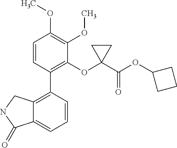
C12=C(C3=C(OC4(C(OC5CCC5)=O)CC4)C(OC)=C(OC)C=C3)C=CC=C1C(=O)NC2
